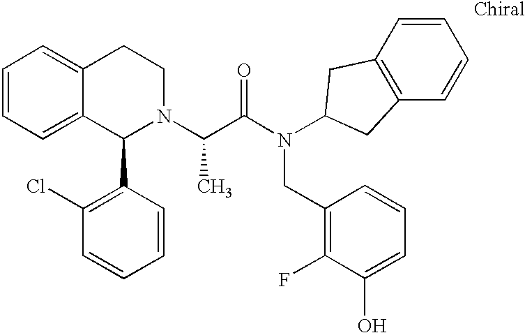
C1=CC=C2C(=C1)CCN(C(C(N(C1CC3=C(C=CC=C3)C1)CC1=C(F)C(O)=CC=C1)=O)C)C2C1=C(Cl)C=CC=C1
